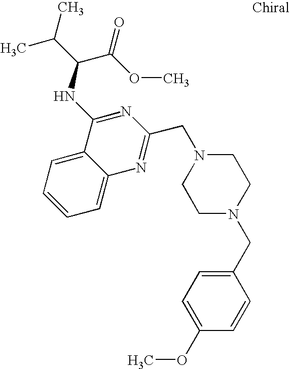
C1=C2C(=CC=C1)C(NC(C(C)C)C(OC)=O)=NC(CN1CCN(CC3=CC=C(OC)C=C3)CC1)=N2
